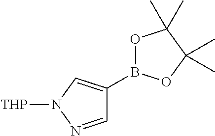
C1=NN([THP])C=C1B1OC(C)(C)C(C)(C)O1
